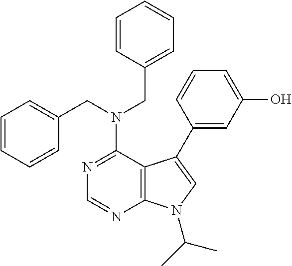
N1=C(N(CC2=CC=CC=C2)CC2=CC=CC=C2)C2=C(N=C1)N(C(C)C)C=C2C1=CC(O)=CC=C1
